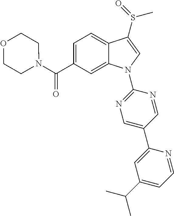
C(C1=CC=C2C(=C1)N(C1=NC=C(C3=CC(C(C)C)=CC=N3)C=N1)C=C2S(C)=O)(=O)N1CCOCC1
